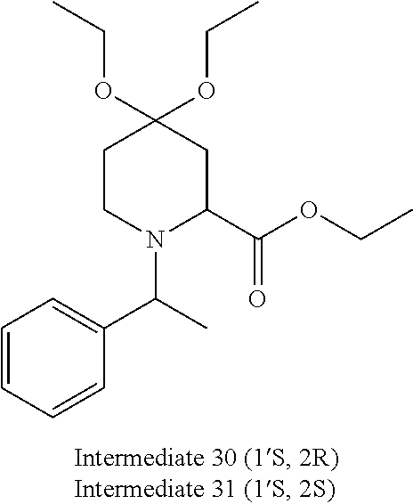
C1=CC=CC(C(C)N2C(C(OCC)=O)CC(OCC)(OCC)CC2)=C1
